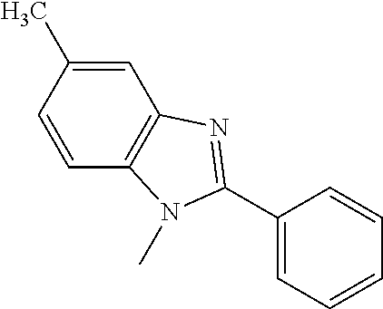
C1=CC(C)=CC2=C1N(C)C(C1=CC=CC=C1)=N2
